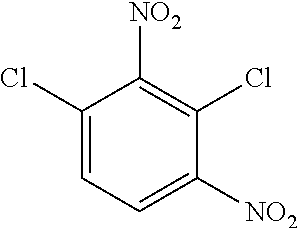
C1=C(Cl)C([NO2])=C(Cl)C([NO2])=C1
